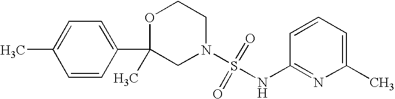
C1(C)=CC=C(C2(C)CN(S(=O)(=O)NC3=NC(C)=CC=C3)CCO2)C=C1
